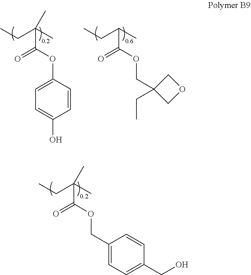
CCC(C)(C(OCC1=CC=C(CO)C=C1)=O)C.CCC(C)(C(OC1=CC=C(O)C=C1)=O)C.CCC(C)C(OCC1(CC)COC1)=O
